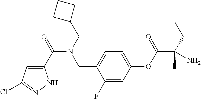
C1(C(=O)N(CC2CCC2)CC2=CC=C(OC(C(C)(N)CC)=O)C=C2F)=CC(Cl)=NN1
